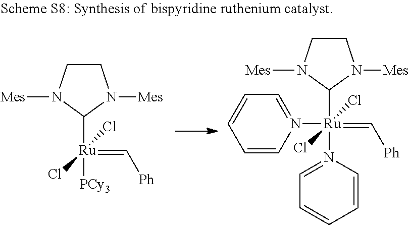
C1CN([Mes])C([Ru](=C[Ph])([PCy3])(Cl)Cl)N1[Mes].C1CN([Mes])C([Ru](=C[Ph])(N2=CC=CC=C2)(Cl)(Cl)N2=CC=CC=C2)N1[Mes]
